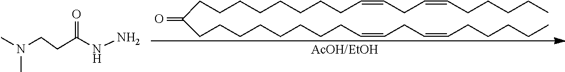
CCCCCC=CCC=CCCCCCCCCC(CCCCCCCCC=CCC=CCCCCC)=O.[AcOH/EtOH].N(C)(C)CCC(NN)=O
